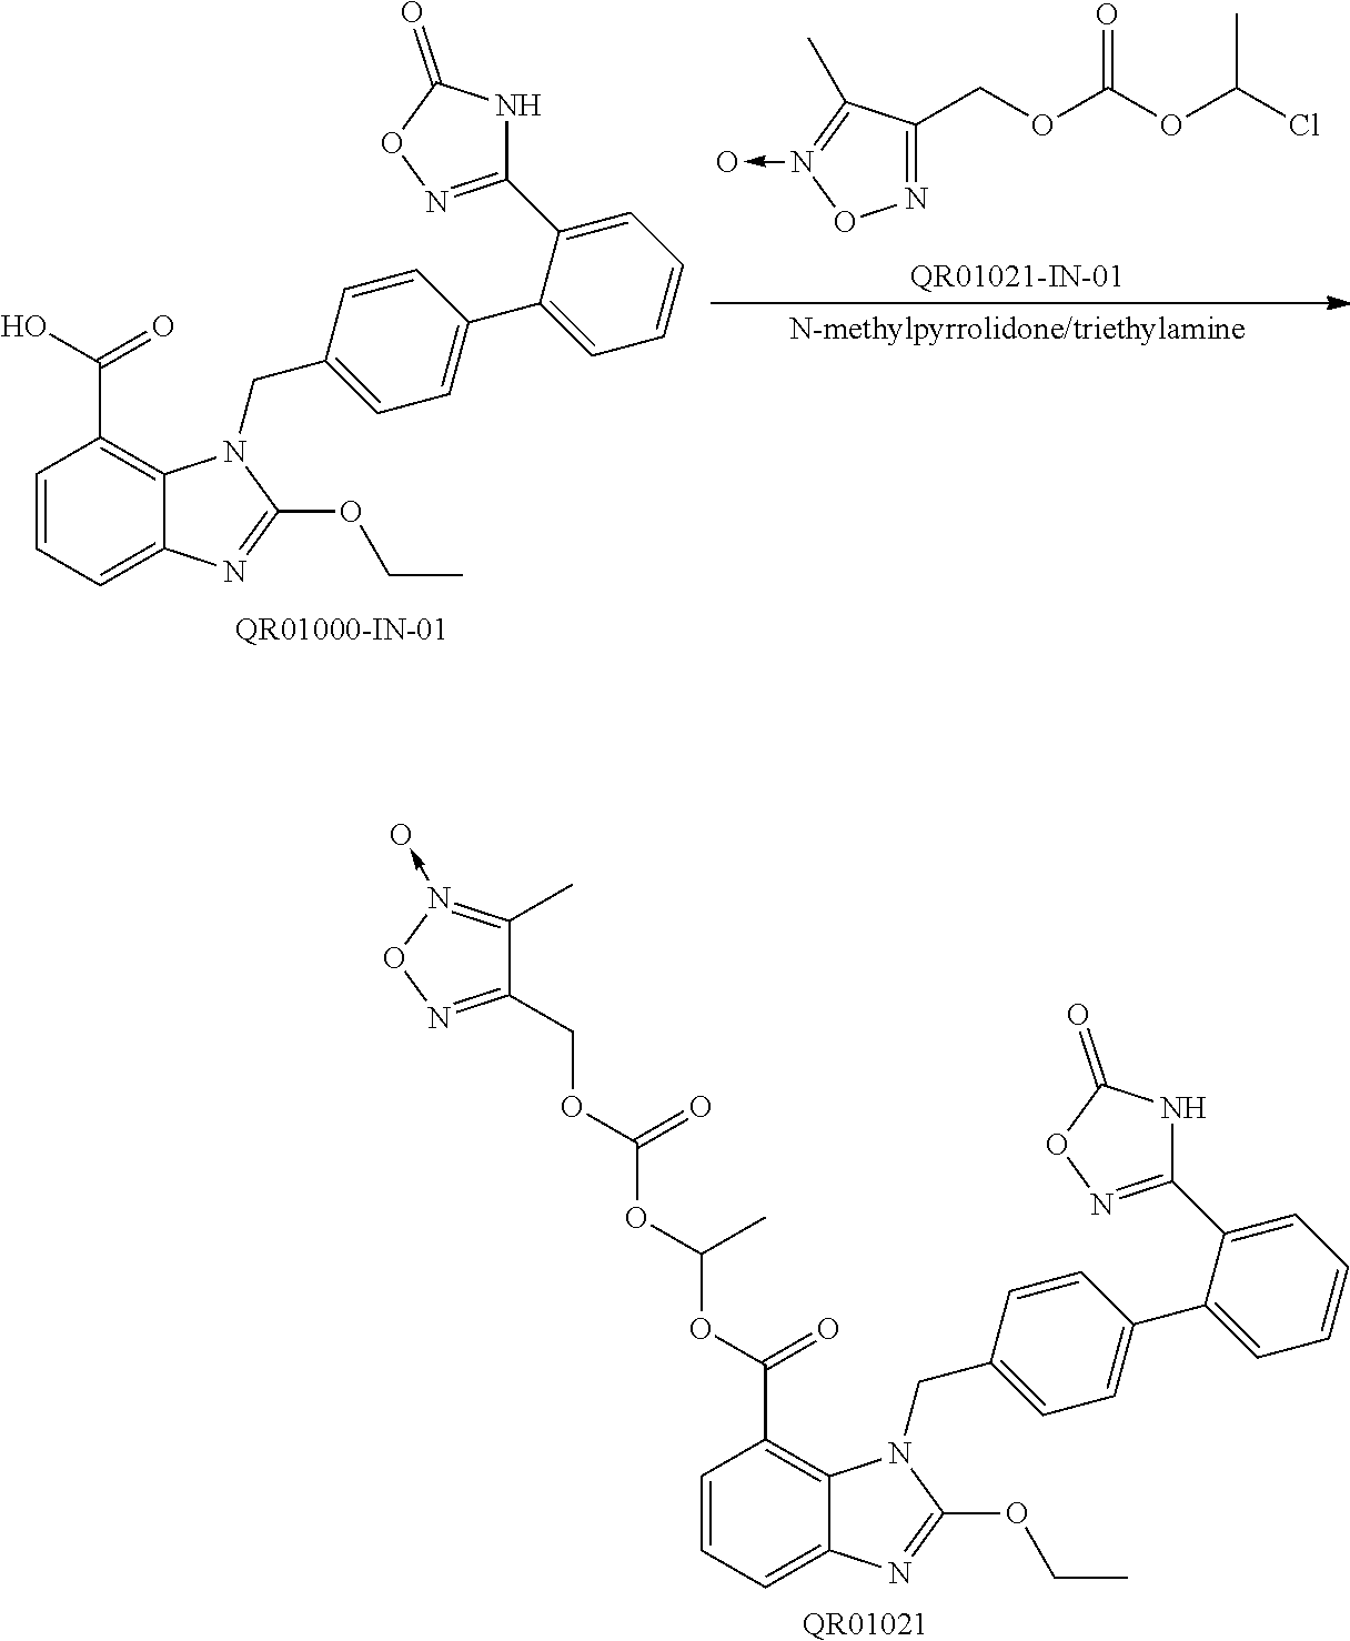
C1=CC=C2C(=C1C(=O)O)N(CC1=CC=C(C3=CC=CC=C3C3=NOC(=O)N3)C=C1)C(OCC)=N2.N1=C(COC(OC(Cl)C)=O)C(C)=N(->O)O1.[QR01021].C1=CC=C2C(=C1C(=O)OC(OC(OCC1=NON(->O)=C1C)=O)C)N(CC1=CC=C(C3=CC=CC=C3C3=NOC(=O)N3)C=C1)C(OCC)=N2
